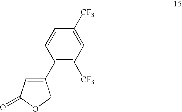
C1(C2=C([CF3])C=C([CF3])C=C2)=CC(=O)OC1
